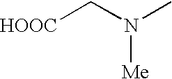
[HOOC]CN(C)[Me]
